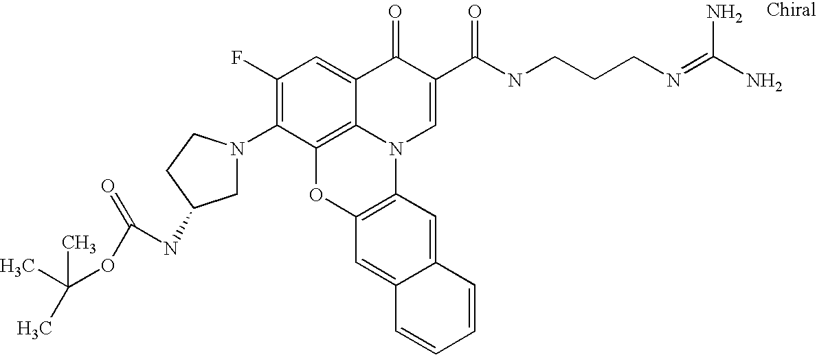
C1(F)=C(N2CC(NC(OC(C)(C)C)=O)CC2)C2=C3C(=C1)C(=O)C(C(=O)NCCCN=C(N)N)=CN3C1=C(O2)C=C2C(=C1)C=CC=C2
